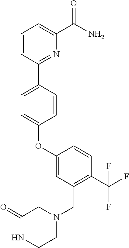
C1=CC(C2=CC=C(OC3=CC(CN4CC(=O)NCC4)=C(C(F)(F)F)C=C3)C=C2)=NC(C(N)=O)=C1
